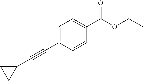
C1(C#CC2=CC=C(C(OCC)=O)C=C2)CC1
